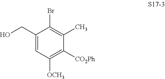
C1(CO)=CC([OCH3])=C([CO2Ph])C(C)=C1Br
